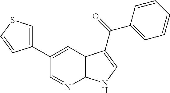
C1(C2=CSC=C2)=CC2=C(N=C1)NC=C2C(=O)C1=CC=CC=C1
